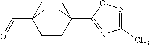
C1(C)=NOC(C23CCC(C=O)(CC2)CC3)=N1
